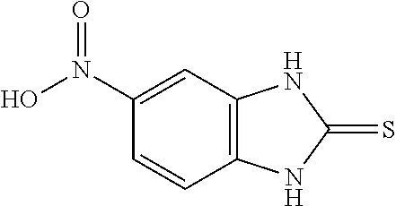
C12=C(NC(=S)N1)C=CC(N(O)=O)=C2
